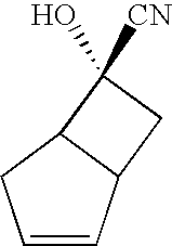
C1=CC2C(C1)C(O)([CN])C2
